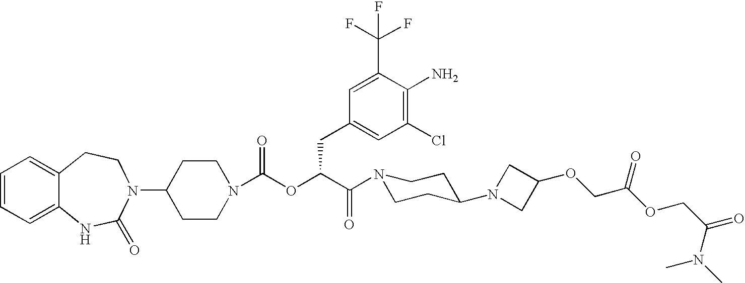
C1(N2C(=O)NC3=CC=CC=C3CC2)CCN(C(OC(C(=O)N2CCC(N3CC(OCC(OCC(N(C)C)=O)=O)C3)CC2)CC2=CC(Cl)=C(N)C(C(F)(F)F)=C2)=O)CC1
